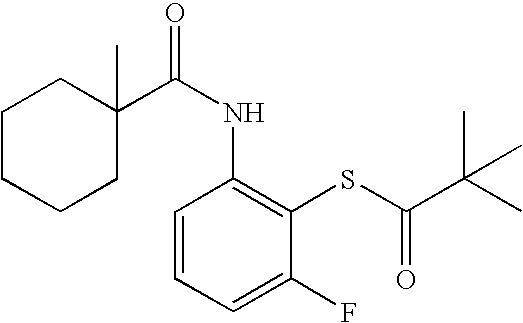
C1CCCC(C)(C(NC2=C(SC(=O)C(C)(C)C)C(F)=CC=C2)=O)C1
